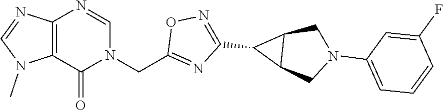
C12=C(C(=O)N(CC3=NC(C4C5C4CN(C4=CC=CC(F)=C4)C5)=NO3)C=N1)N(C)C=N2
